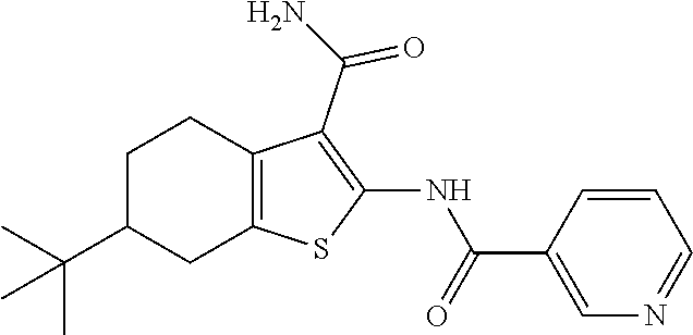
C1(C(N)=O)=C(NC(C2=CN=CC=C2)=O)SC2=C1CCC(C(C)(C)C)C2
